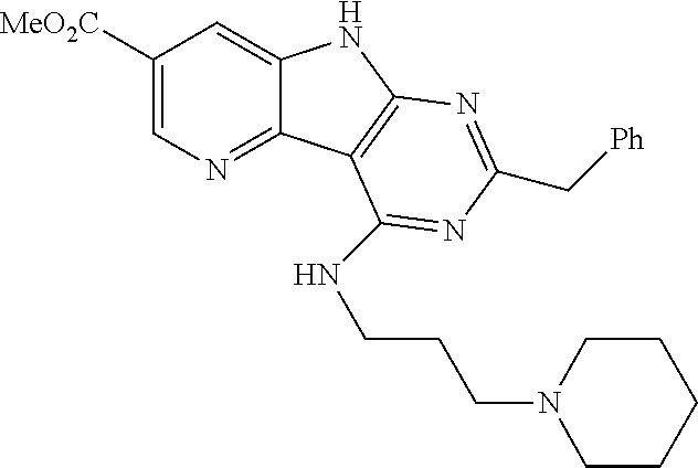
C1([MeO2C])=CN=C2C(=C1)NC1=C2C(NCCCN2CCCCC2)=NC(C[Ph])=N1
